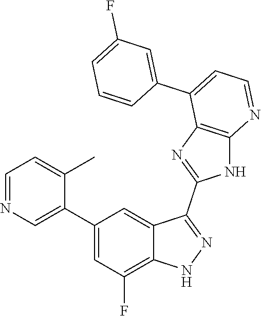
C1=NC=C(C2=CC(F)=C3C(=C2)C(C2=NC4=C(N2)N=CC=C4C2=CC(F)=CC=C2)=NN3)C(C)=C1
